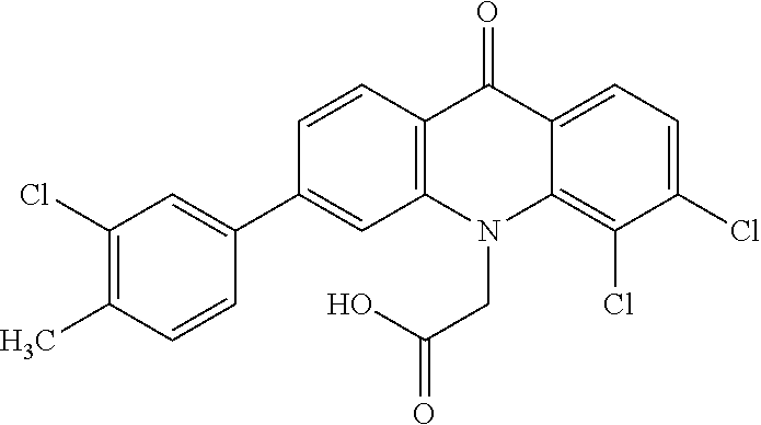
C12=C(N(CC(O)=O)C3=C(Cl)C(Cl)=CC=C3C1=O)C=C(C1=CC(Cl)=C(C)C=C1)C=C2
